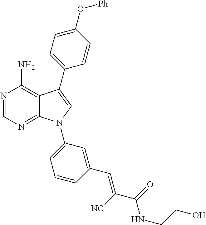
N1=CN=C2C(=C1N)C(C1=CC=C(O[Ph])C=C1)=CN2C1=CC=CC(C=C([NC])C(=O)NCCO)=C1
